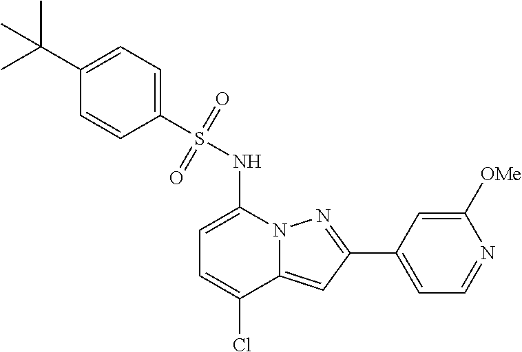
C1=C(NS(C2=CC=C(C(C)(C)C)C=C2)(=O)=O)N2C(=CC(C3=CC=NC([OMe])=C3)=N2)C(Cl)=C1
